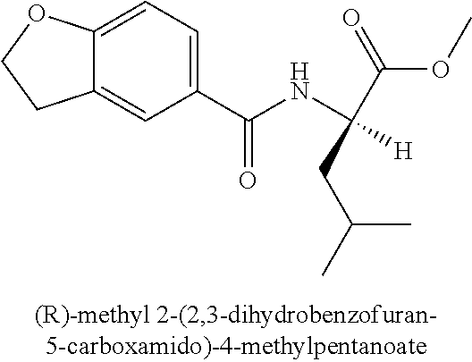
C12=CC(C(NC([H])(C(=O)OC)CC(C)C)=O)=CC=C1OCC2
